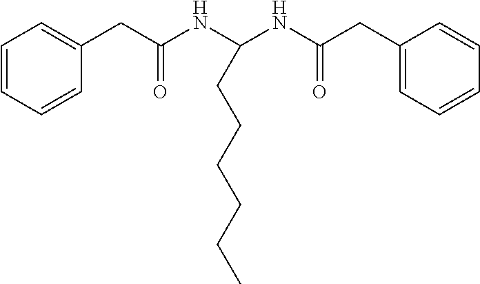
C1=CC=CC(CC(NC(NC(CC2=CC=CC=C2)=O)CCCCCC)=O)=C1
